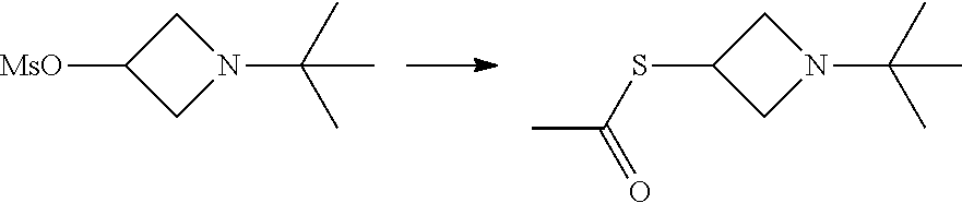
[MsO]C1CN(C(C)(C)C)C1.S(C1CN(C(C)(C)C)C1)C(C)=O
